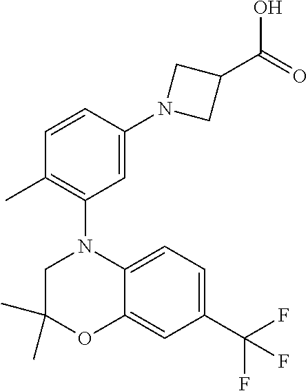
C1(C)(C)CN(C2=C(C)C=CC(N3CC(C(=O)O)C3)=C2)C2=CC=C(C(F)(F)F)C=C2O1
